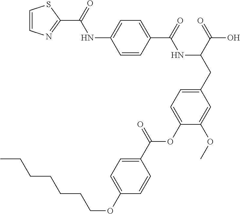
C1=CC(C(=O)NC(CC2=CC=C(OC(C3=CC=C(OCCCCCCC)C=C3)=O)C(OC)=C2)C(=O)O)=CC=C1NC(=O)C1=NC=CS1
